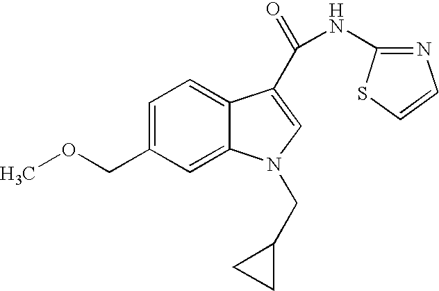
C1=C(COC)C=C2C(=C1)C(C(=O)NC1=NC=CS1)=CN2CC1CC1
